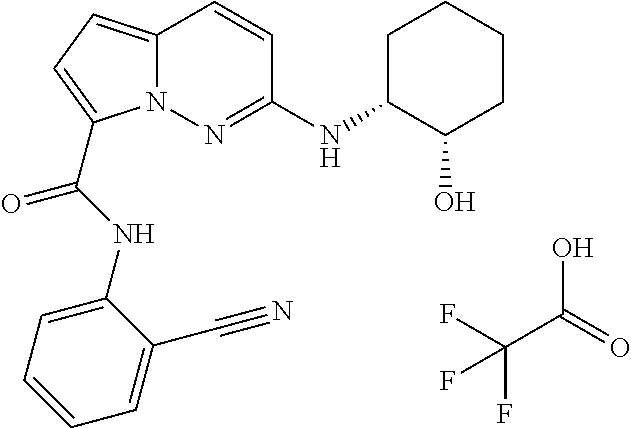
OC(=O)C(F)(F)F.C12=CC=C(C(NC3=CC=CC=C3C#N)=O)N1N=C(NC1C(O)CCCC1)C=C2
